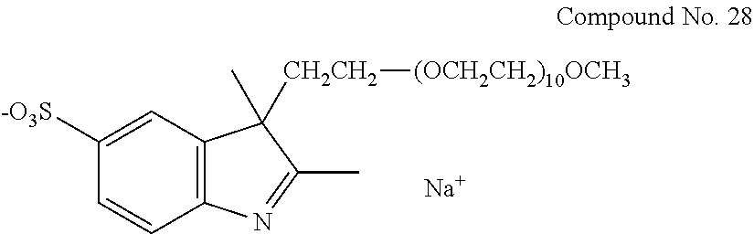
C1([-O3S])=CC2=C(C=C1)N=C(C)C2([CH2CH2][(OCH2CH2)10OCH3])C.[Na]
